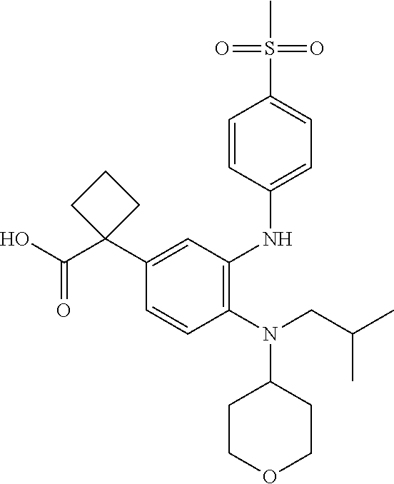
C1(N(CC(C)C)C2CCOCC2)=C(NC2=CC=C(S(C)(=O)=O)C=C2)C=C(C2(C(O)=O)CCC2)C=C1
